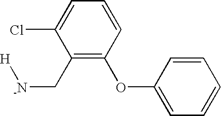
C1(C[-N][H])=C(OC2=CC=CC=C2)C=CC=C1Cl
